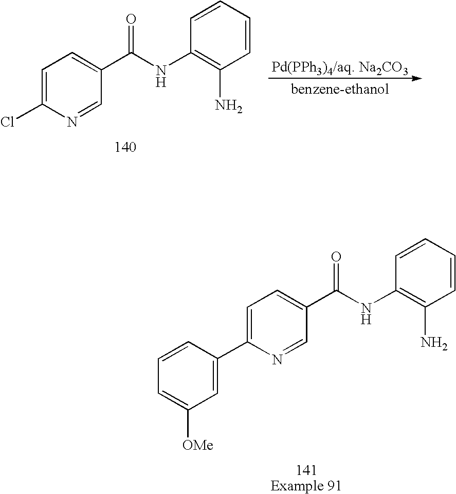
C1=C(Cl)N=CC(C(NC2=C(N)C=CC=C2)=O)=C1.C1=C(C2=CC([OMe])=CC=C2)N=CC(C(NC2=C(N)C=CC=C2)=O)=C1
